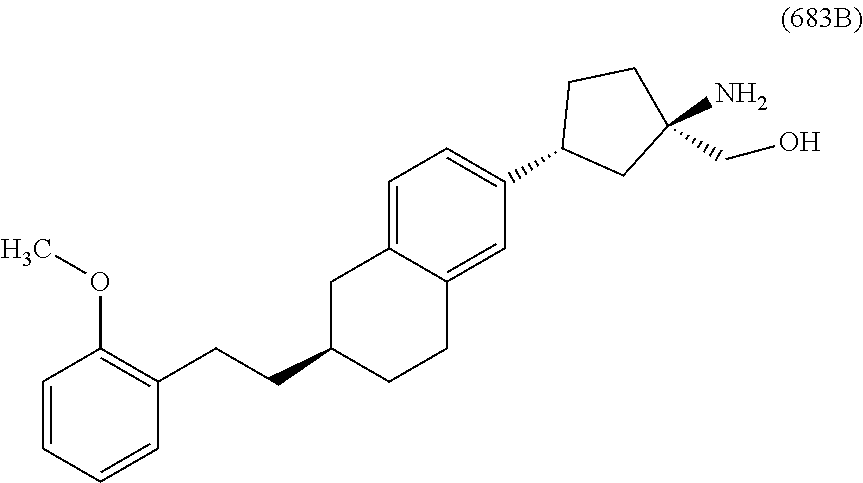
C1=CC=CC(CCC2CCC3=CC(C4CC(N)(CO)CC4)=CC=C3C2)=C1OC
